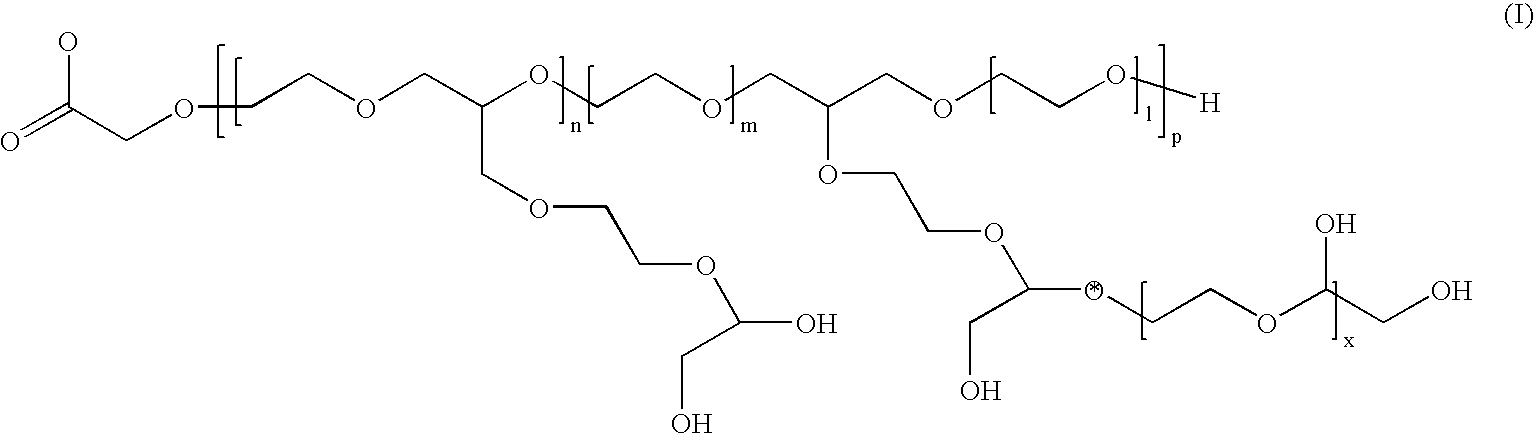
O=C(COCCOCC(OCCOCC(COCCO[H])OCCOC(OCCOC(CO)O)CO)COCCOC(CO)O)O
